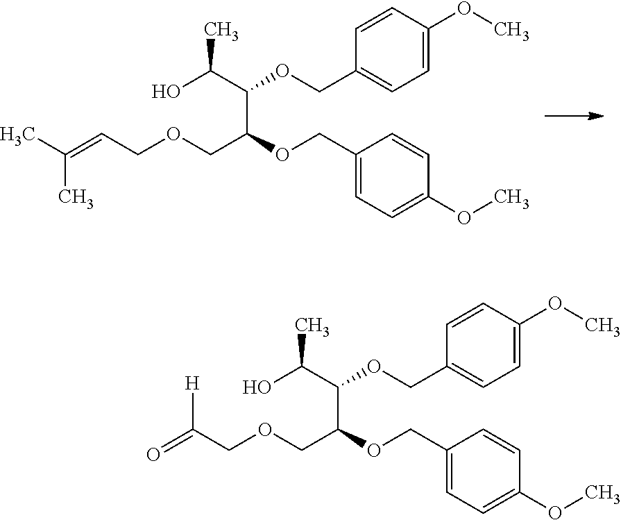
OC(C(C(COCC=C(C)C)OCC1=CC=C(OC)C=C1)OCC1=CC=C(OC)C=C1)C.OC(C(C(COCC([H])=O)OCC1=CC=C(OC)C=C1)OCC1=CC=C(OC)C=C1)C
